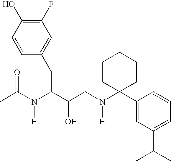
C1(F)=C(O)C=CC(CC(C(CN(C2(C3=CC(C(C)C)=CC=C3)CCCCC2)[H])O)N(C(C)=O)[H])=C1
